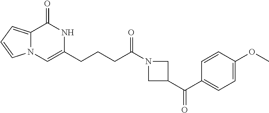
N1(C(CCCC2=CN3C(=CC=C3)C(=O)N2)=O)CC(C(C2=CC=C(OC)C=C2)=O)C1
